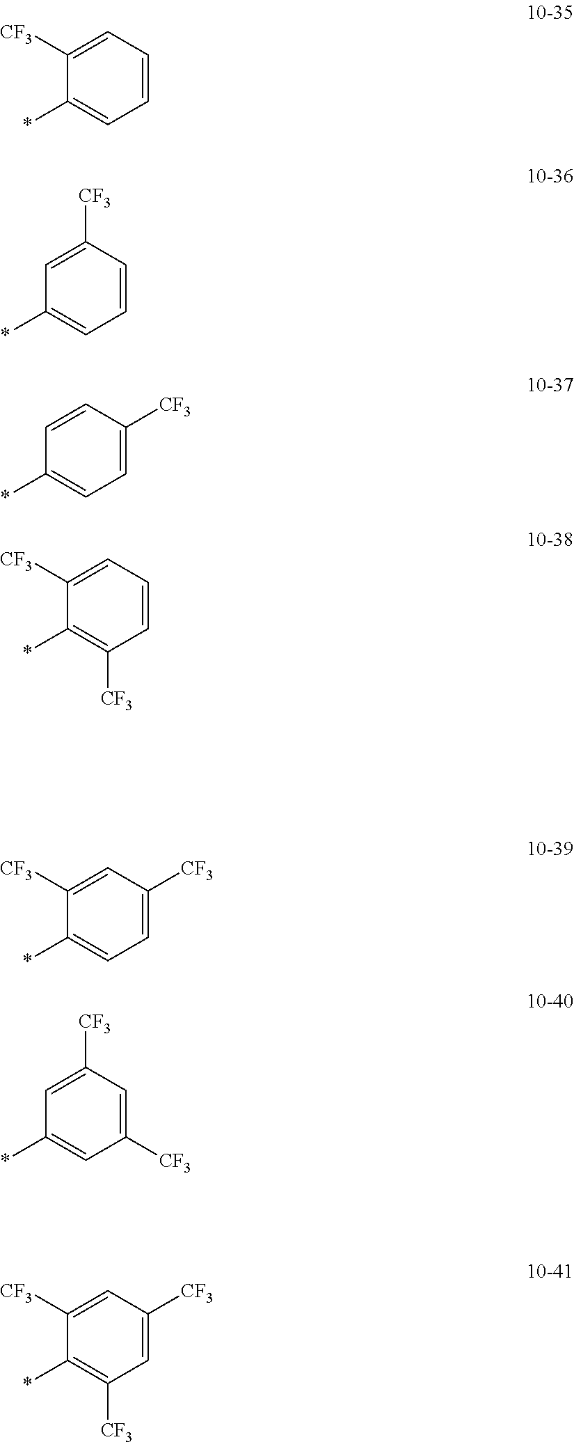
C1=CC=C([CF3])C(*)=C1.C1=CC([CF3])=CC(*)=C1.C1=C([CF3])C=CC(*)=C1.C1=CC=C([CF3])C(*)=C1[CF3].C1([CF3])=CC([CF3])=CC(*)=C1.C1=C([CF3])C=C([CF3])C(*)=C1[CF3].C1=C([CF3])C=C([CF3])C(*)=C1
